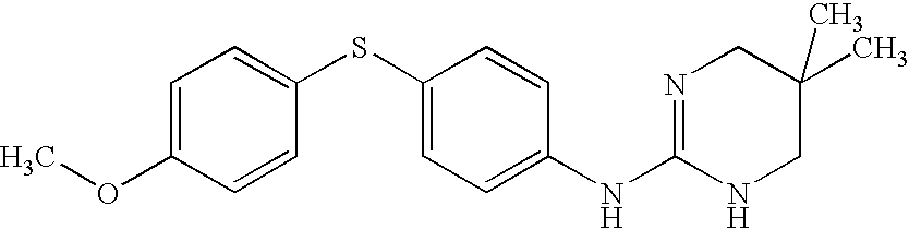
C1=C(OC)C=CC(SC2=CC=C(NC3=NCC(C)(C)CN3)C=C2)=C1
